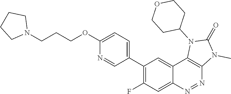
C1(C2=C(F)C=C3C(=C2)C2=C(N=N3)N(C)C(=O)N2C2CCOCC2)=CC=C(OCCCN2CCCC2)N=C1
